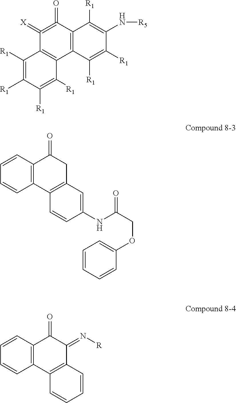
C12=C(C(=O)=C(=[X])C3=C1C([R1])=C([R1])C([R1])=C3[R1])C([R1])=C(N[R5])C([R1])=C2[R1].C12=C(C=CC=C1)C(=O)CC1=C2C=CC(NC(COC2=CC=CC=C2)=O)=C1.C12=C(C=CC=C1)C(=O)C(=N[R])C1=C2C=CC=C1
